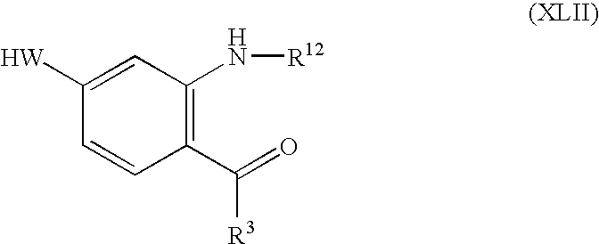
C1([W])=CC(N[R12])=C(C(=O)[R3])C=C1
